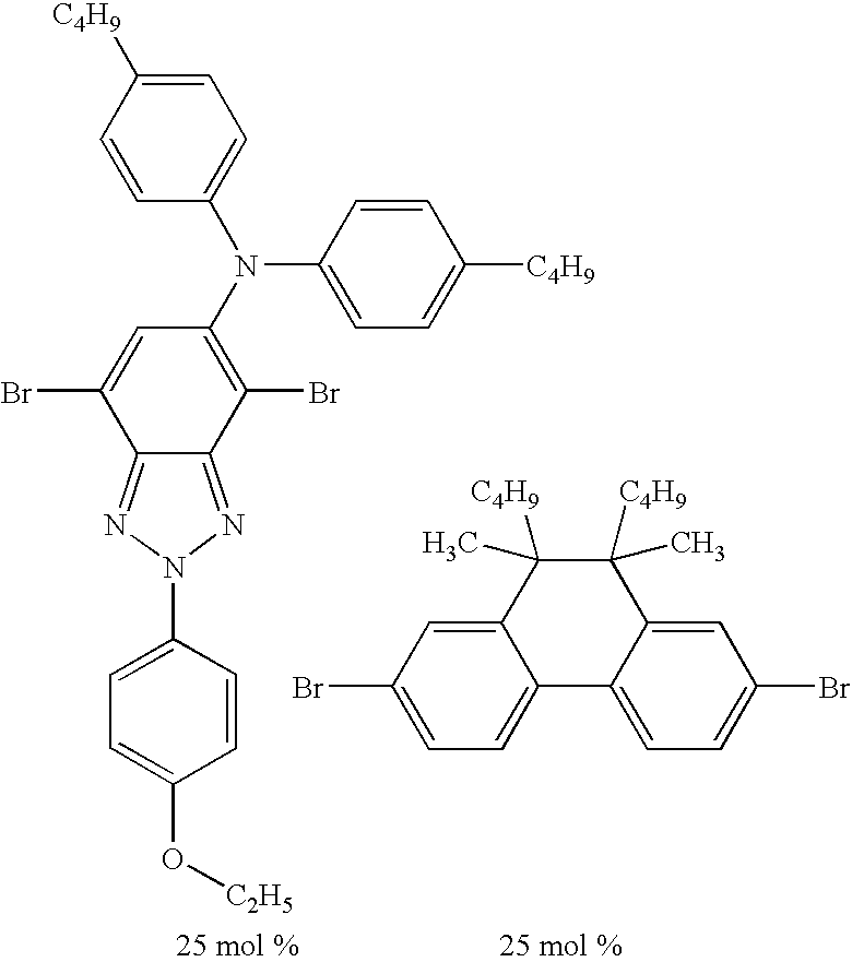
C1=CC([C4H9])=CC=C1N(C1=C(Br)C2=NN(C3=CC=C(O[C2H5])C=C3)N=C2C(Br)=C1)C1=CC=C([C4H9])C=C1.C1=C(Br)C=C2C(=C1)C1=CC=C(Br)C=C1C([C4H9])(C)C2([C4H9])C
